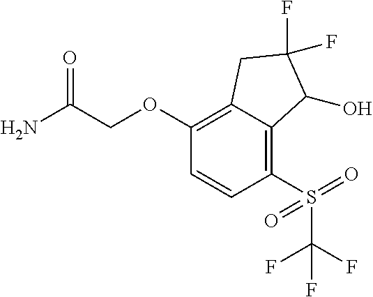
C1(OCC(N)=O)=C2C(=C(S(=O)(=O)C(F)(F)F)C=C1)C(O)C(F)(F)C2
